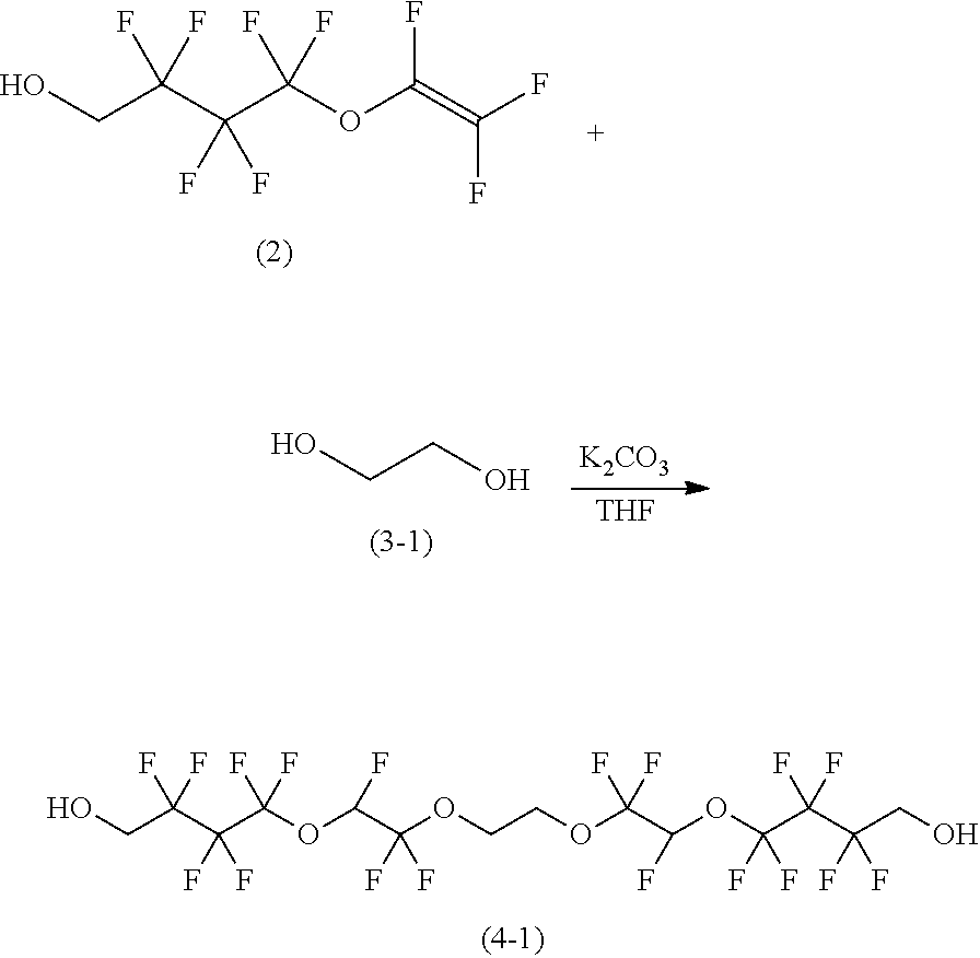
OCC(C(C(OC(=C(F)F)F)(F)F)(F)F)(F)F.OCCO.[K2CO3].[THF].OCC(C(C(OC(C(OCCOC(C(OC(C(C(CO)(F)F)(F)F)(F)F)F)(F)F)(F)F)F)(F)F)(F)F)(F)F
